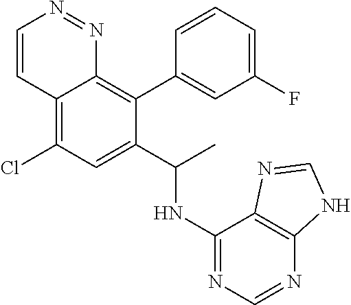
C12=C(Cl)C=C(C(C)NC3=NC=NC4=C3N=CN4)C(C3=CC(F)=CC=C3)=C1N=NC=C2
